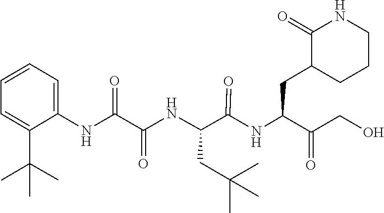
C(C(=O)CO)(CC1C(=O)NCCC1)NC(C(NC(C(NC1=CC=CC=C1C(C)(C)C)=O)=O)CC(C)(C)C)=O
